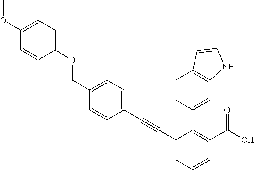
C1(C#CC2=CC=C(COC3=CC=C(OC)C=C3)C=C2)=CC=CC(C(O)=O)=C1C1=CC2=C(C=C1)C=CN2
